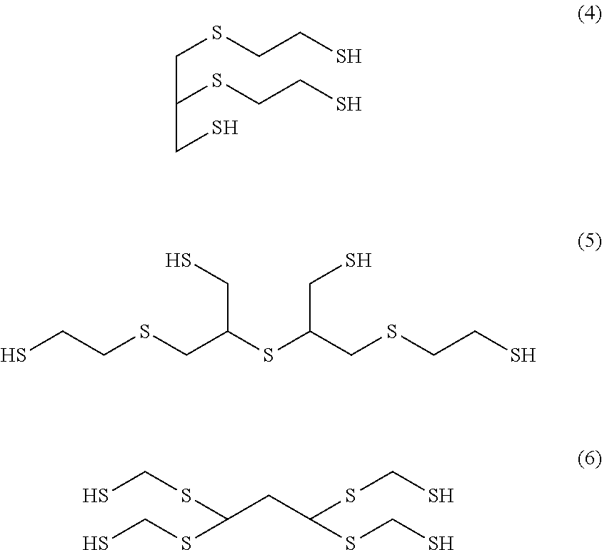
C(C(CS)SCCS)SCCS.SCCSCC(SC(CSCCS)CS)CS.SCSC(CC(SCS)SCS)SCS
